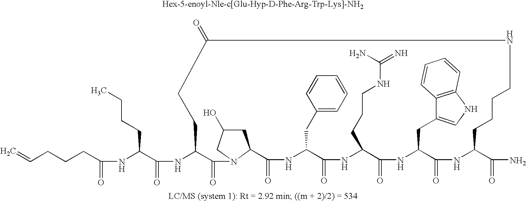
C=CCCCC(NC(C(NC1C(=O)N2CC(O)CC2C(=O)NC(CC2=CC=CC=C2)C(=O)NC(CCCNC(=N)N)C(=O)NC(CC2=CNC3=C2C=CC=C3)C(=O)NC(C(N)=O)CCCCNC(=O)CC1)=O)CCCC)=O
